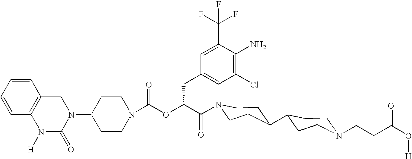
C1(N2CC3=C(N([H])C2=O)C=CC=C3)CCN(C(OC(C(=O)N2CCC(C3CCN(CCC(O[H])=O)CC3)CC2)CC2=CC(Cl)=C(N)C(C(F)(F)F)=C2)=O)CC1
